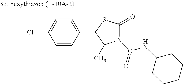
C1=CC(C2C(C)N(C(NC3CCCCC3)=O)C(=O)S2)=CC=C1Cl
